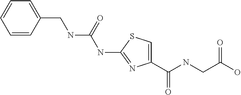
C1(C(NCC(O)=O)=O)=CSC(NC(NCC2=CC=CC=C2)=O)=N1
